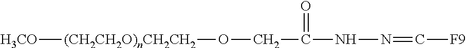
[(CH2CH2O)nCH2CH2](OCC(NN=C[F9])=O)[H3CO]
